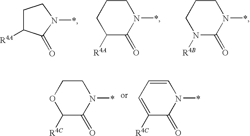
C1COC([R4C])C(=O)N1*.C1=CC=C([R4C])C(=O)N1*.C1C([R4A])C(=O)N(*)C1.C1CCC([R4A])C(=O)N1*.C1CCN([R4B])C(=O)N1*
